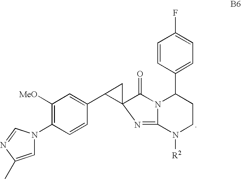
C12=NC3(C(C4=CC([MeO])=C(N5C=C(C)N=C5)C=C4)C3)C(=O)N1C(C1=CC=C(F)C=C1)CCN2[R2]
